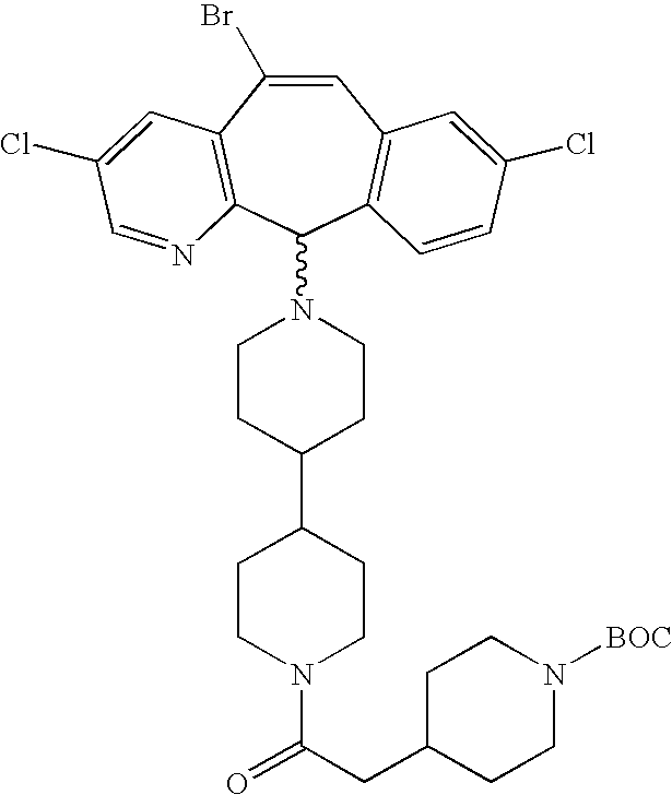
C1=C(Br)C2=C(C(N3CCC(C4CCN(C(CC5CCN([BOC])CC5)=O)CC4)CC3)C3=C1C=C(Cl)C=C3)N=CC(Cl)=C2
